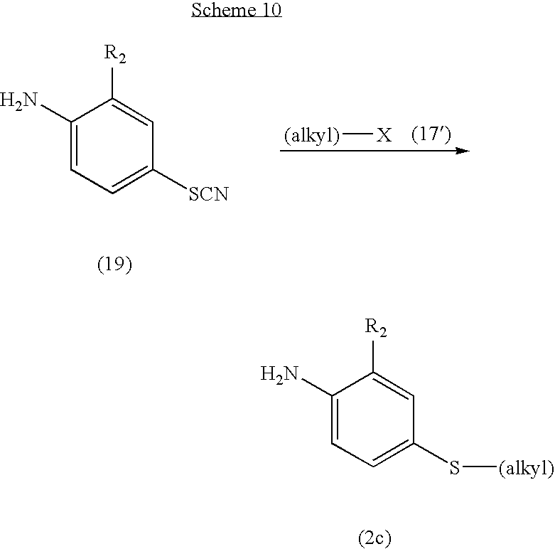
C1([R2])=CC([SCN])=CC=C1N.[(alkyl)][X].C1([R2])=CC(S[(alkyl)])=CC=C1N
